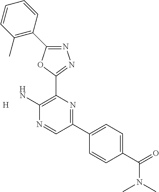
N1=C(C2=C(C)C=CC=C2)OC(C2=C(N)N=CC(C3=CC=C(C(=O)N(C)C)C=C3)=N2)=N1.[H]
